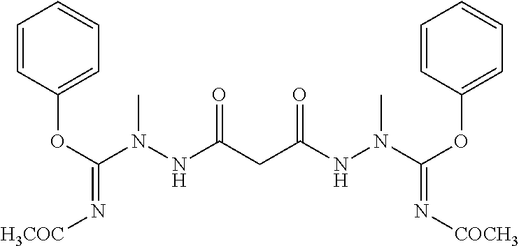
O(C(N(NC(CC(NN(C(OC1=CC=CC=C1)=N[COCH3])C)=O)=O)C)=N[H3COC])C1=CC=CC=C1
